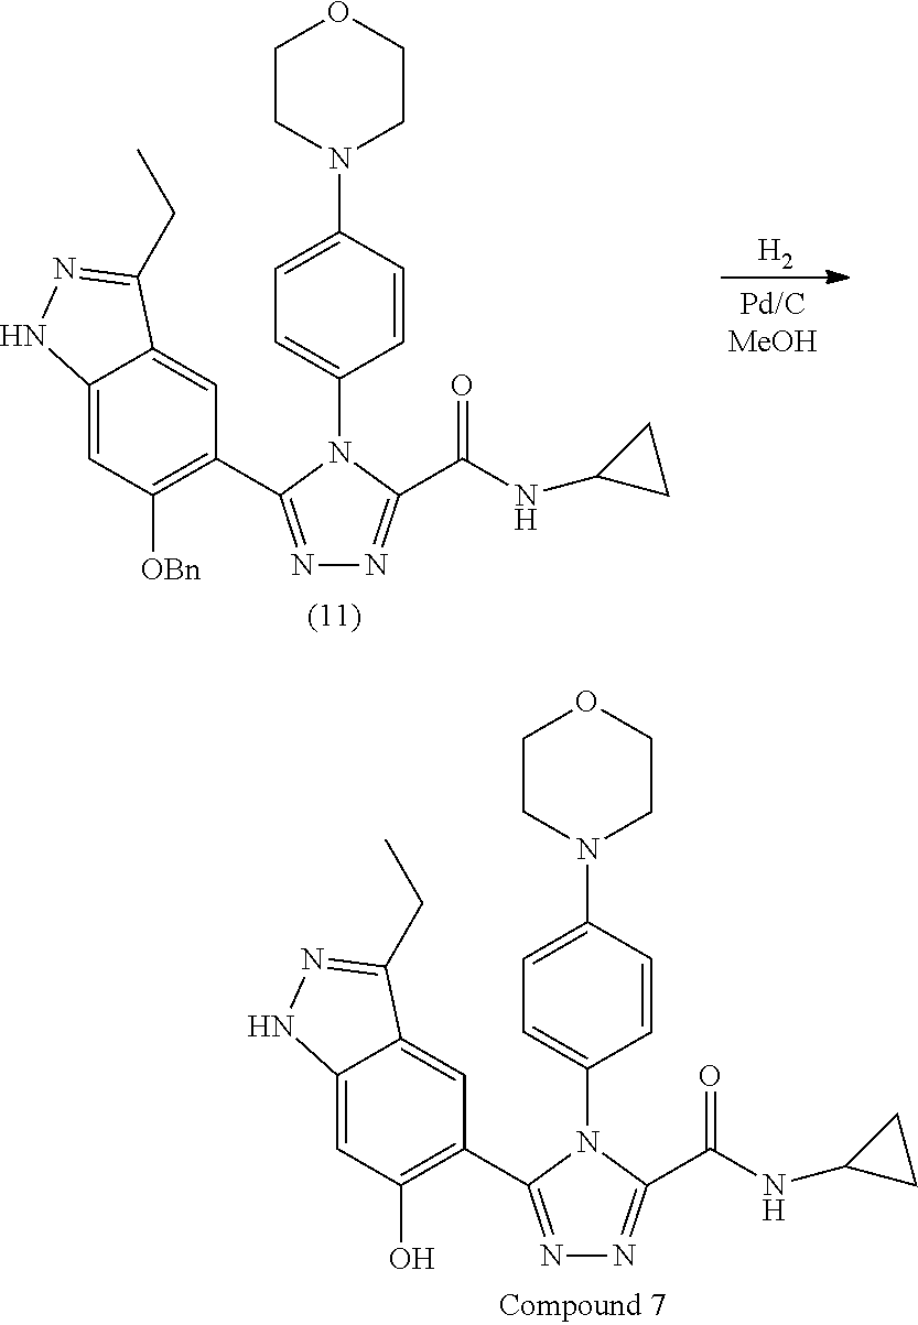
C12=CC([OBn])=C(C3=NN=C(C(NC4CC4)=O)N3C3=CC=C(N4CCOCC4)C=C3)C=C1C(CC)=NN2.[H2].C12=CC(O)=C(C3=NN=C(C(NC4CC4)=O)N3C3=CC=C(N4CCOCC4)C=C3)C=C1C(CC)=NN2
